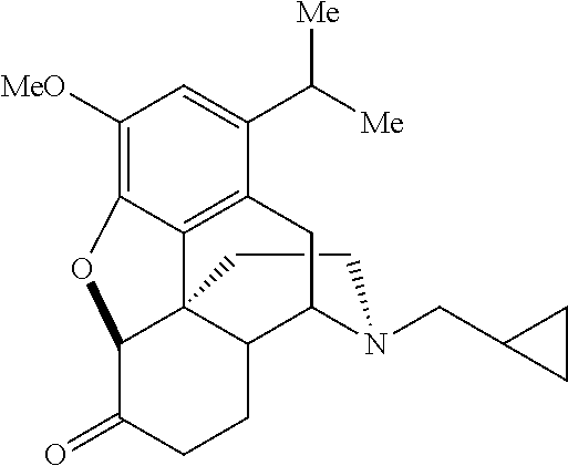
C1CN(CC2CC2)C2C3C14C1=C(C(C([Me])[Me])=CC([MeO])=C1OC4C(=O)CC3)C2
